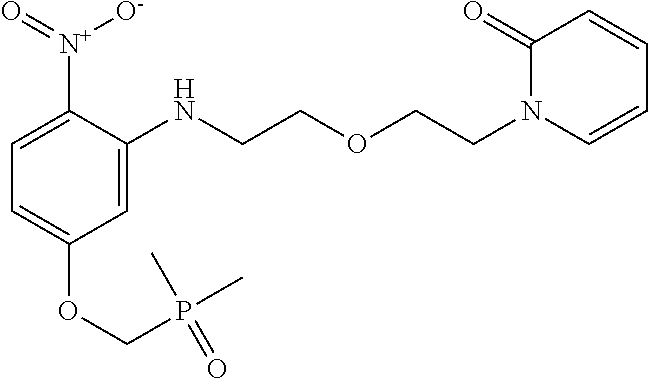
C1=C([N+]([O-])=O)C(NCCOCCN2C(=O)C=CC=C2)=CC(OCP(C)(C)=O)=C1
